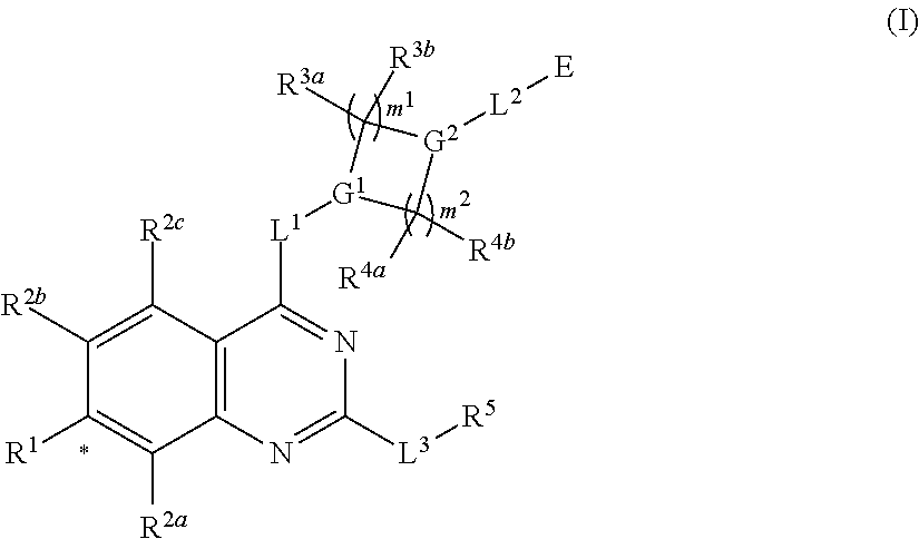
C12=C(N=C([L3][R5])N=C1[L1][G1]1C([R3a])([R3b])[G2]([L2][E])C1([R4b])[R4a])C([R2a])=C([R1])C([R2b])=C2[R2c]
